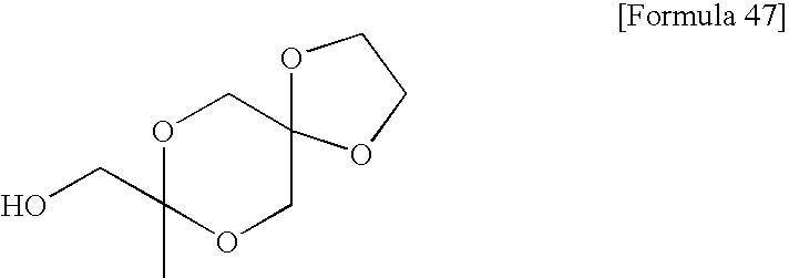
OCC1(C)OCC2(CO1)OCCO2
